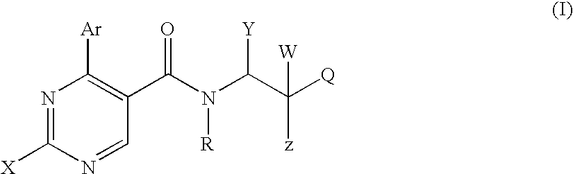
N1=C([X])N=CC(C(N(C(C([Q])([z])[W])[Y])[R])=O)=C1[Ar]
